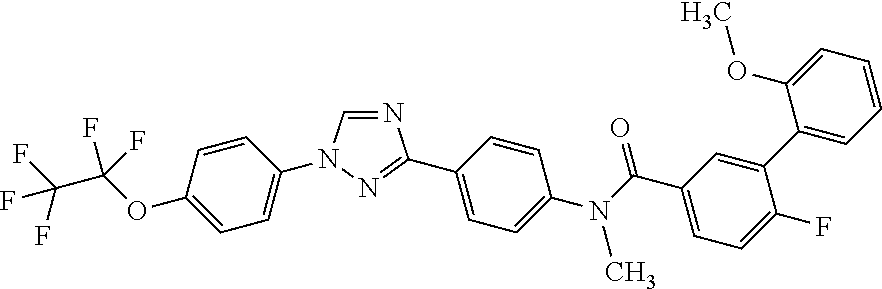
N1=CN(C2=CC=C(OC(F)(F)C(F)(F)F)C=C2)N=C1C1=CC=C(N(C(C2=CC=C(F)C(C3=CC=CC=C3OC)=C2)=O)C)C=C1
